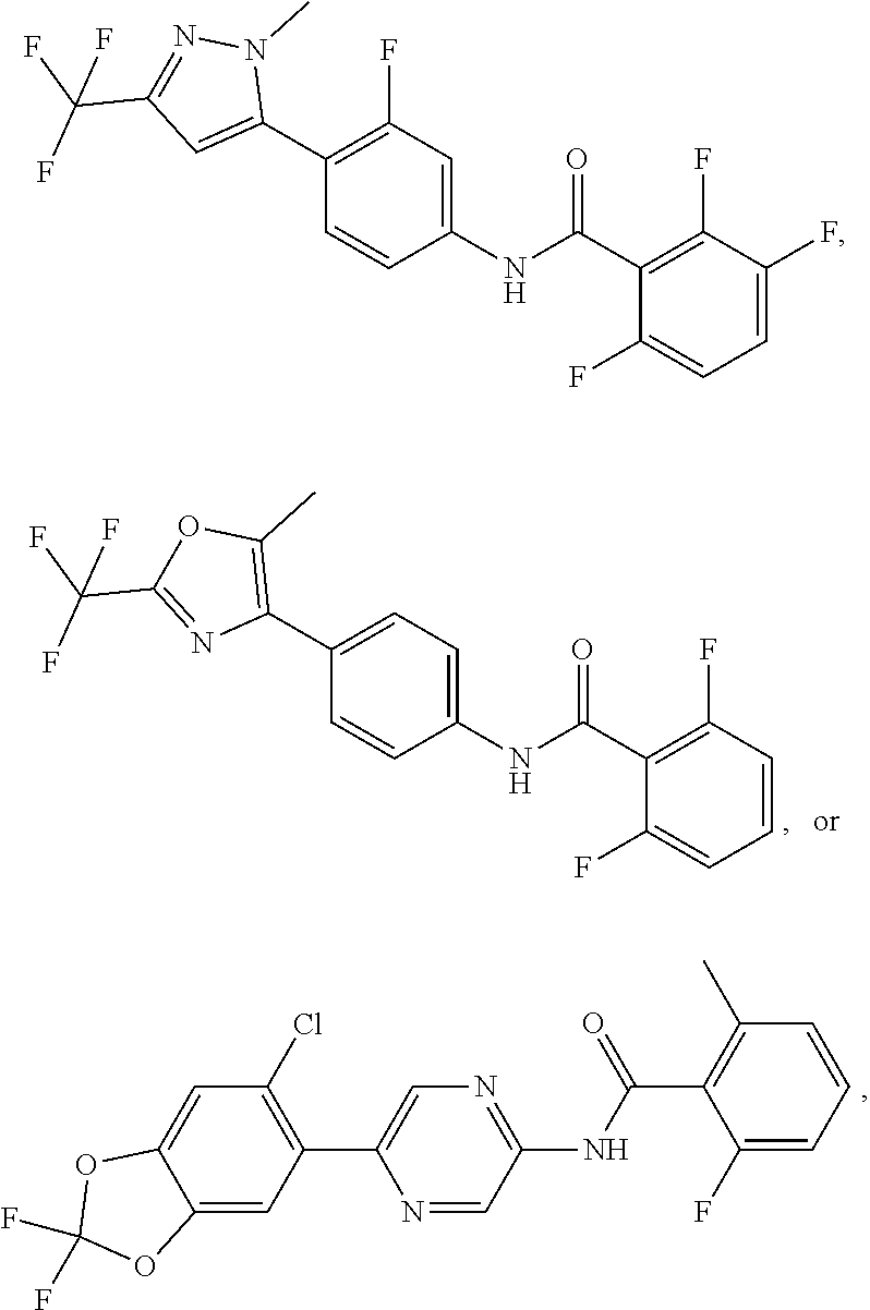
C1(C2=C(F)C=C(NC(C3=C(F)C(F)=CC=C3F)=O)C=C2)=CC(C(F)(F)F)=NN1C.C1(Cl)=C(C2=CN=C(NC(=O)C3=C(C)C=CC=C3F)C=N2)C=C2C(=C1)OC(F)(F)O2.C1(C2=CC=C(NC(C3=C(F)C=CC=C3F)=O)C=C2)=C(C)OC(C(F)(F)F)=N1
